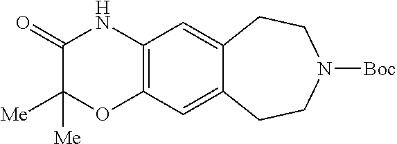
C1(=O)C([Me])([Me])OC2=C(N1)C=C1C(=C2)CCN([Boc])CC1
